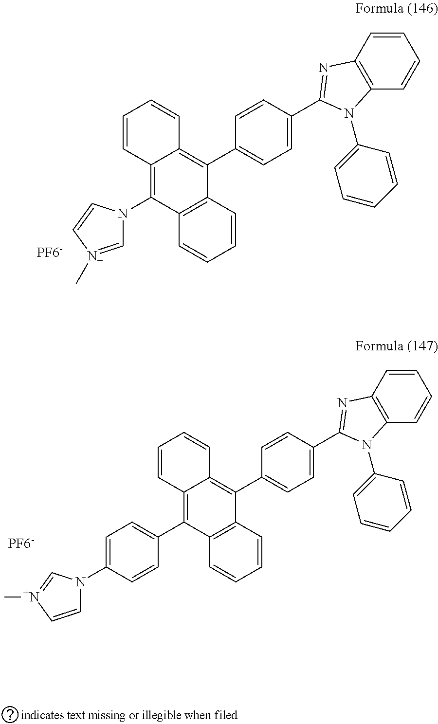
[PF6-].C1(N2C=[N+](C)C=C2)=C2C(=C(C3=CC=C(C4=NC5=C(C=CC=C5)N4C4=CC=CC=C4)C=C3)C3=C1C=CC=C3)C=CC=C2.[PF6-].C1(C2=CC=C(N3C=C[N+](C)=C3)C=C2)=C2C(=C(C3=CC=C(C4=NC5=C(C=CC=C5)N4C4=CC=CC=C4)C=C3)C3=C1C=CC=C3)C=CC=C2
